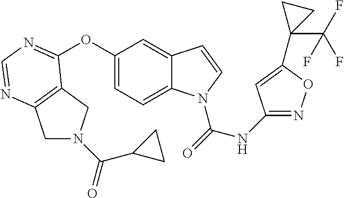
C12=C(N=CN=C1OC1=CC=C3C(=C1)C=CN3C(=O)NC1=NOC(C3(C(F)(F)F)CC3)=C1)CN(C(=O)C1CC1)C2
